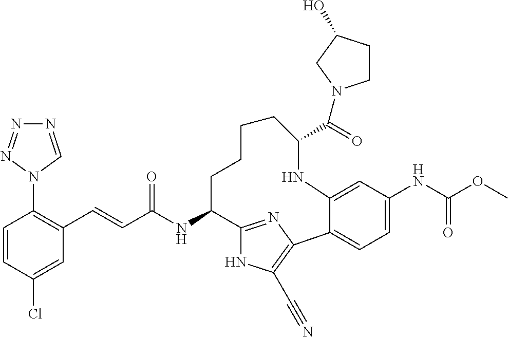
C(C(NC1C2=NC(=C(C#N)N2)C2=CC=C(NC(OC)=O)C=C2NC(C(N2CCC(O)C2)=O)CCCC1)=O)=CC1=C(N2C=NN=N2)C=CC(Cl)=C1
